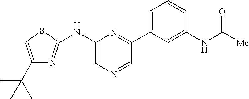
N(C1=CN=CC(C2=CC=CC(NC([Me])=O)=C2)=N1)C1=NC(C(C)(C)C)=CS1
